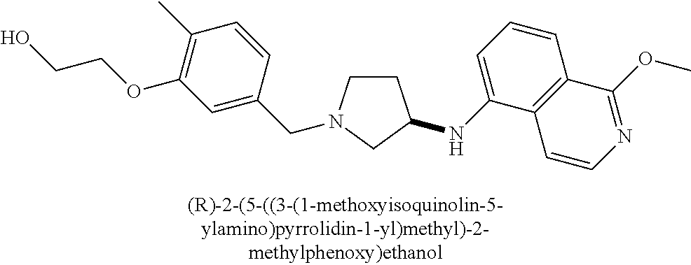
C1CN(CC2=CC(OCCO)=C(C)C=C2)CC1NC1=CC=CC2=C1C=CN=C2OC
